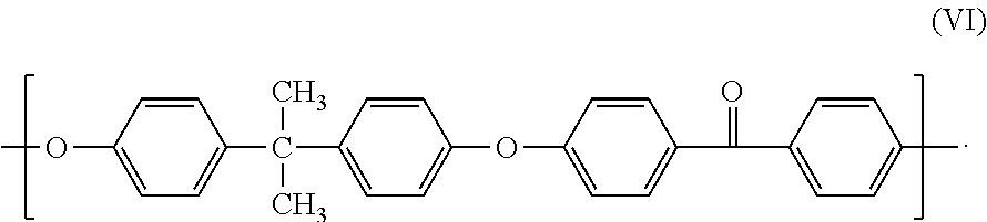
C1=C(OC)C=CC(C(C)(C)C2=CC=C(OC3=CC=C(C(=O)C4=CC=C(C)C=C4)C=C3)C=C2)=C1
